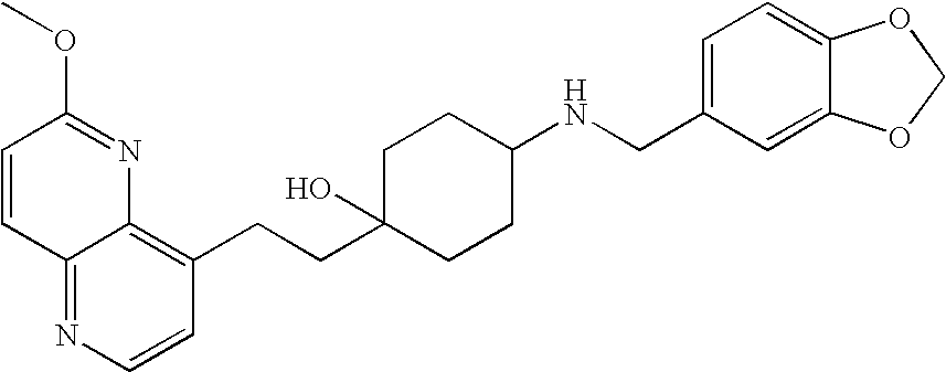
C1=CC2=NC=CC(CCC3(O)CCC(NCC4=CC=C5C(=C4)OCO5)CC3)=C2N=C1OC
